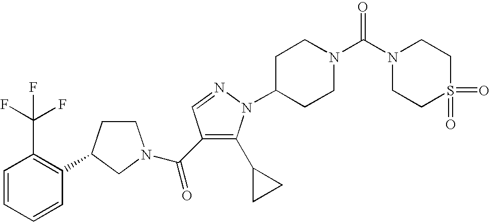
C1=CC=CC(C2CCN(C(=O)C3=C(C4CC4)N(C4CCN(C(N5CCS(=O)(=O)CC5)=O)CC4)N=C3)C2)=C1C(F)(F)F
